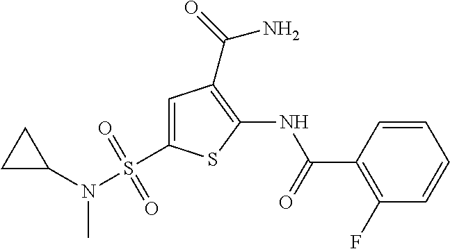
C1=CC(C(=O)NC2=C(C(=O)N)C=C(S(N(C3CC3)C)(=O)=O)S2)=C(F)C=C1
